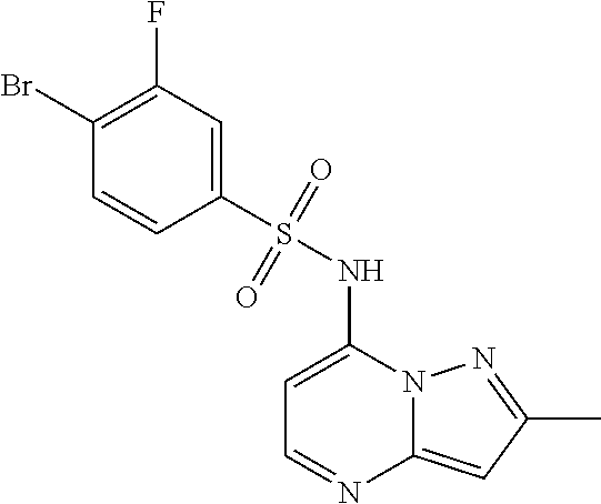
C1=C(NS(=O)(=O)C2=CC(F)=C(Br)C=C2)N2C(=CC(C)=N2)N=C1
